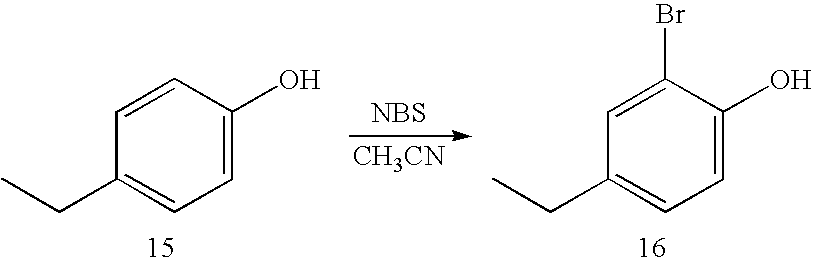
C1=CC(O)=CC=C1CC.[NBS].[CH3CN].C1=C(Br)C(O)=CC=C1CC
